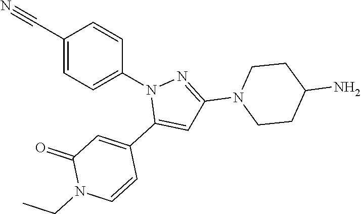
C1(C#N)=CC=C(N2C(C3=CC(=O)N(CC)C=C3)=CC(N3CCC(N)CC3)=N2)C=C1
